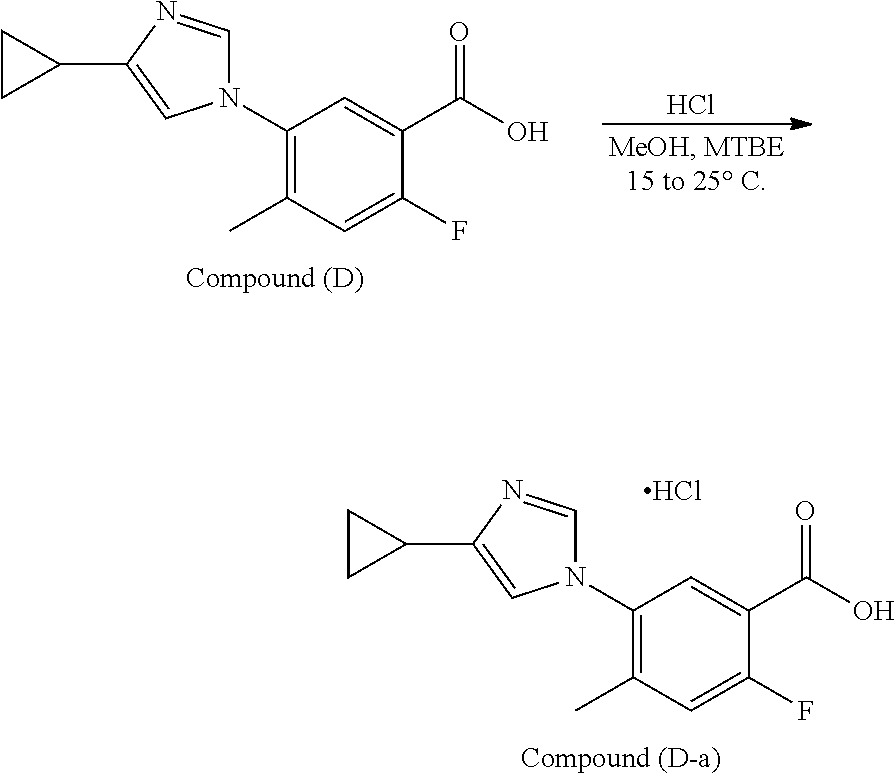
C1(N2C=NC(C3CC3)=C2)=C(C)C=C(F)C(C(O)=O)=C1.Cl.C1(N2C=NC(C3CC3)=C2)=C(C)C=C(F)C(C(O)=O)=C1.Cl
